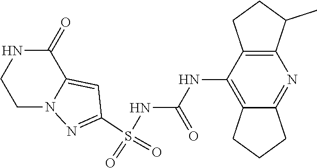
S(NC(NC1=C2C(=NC3=C1CCC3C)CCC2)=O)(=O)(=O)C1=NN2C(=C1)C(=O)NCC2
